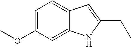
C1=C(OC)C=C2C(=C1)C=C(CC)N2
